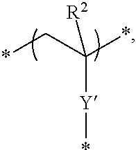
*CC(*)([Y]*)[R2]
